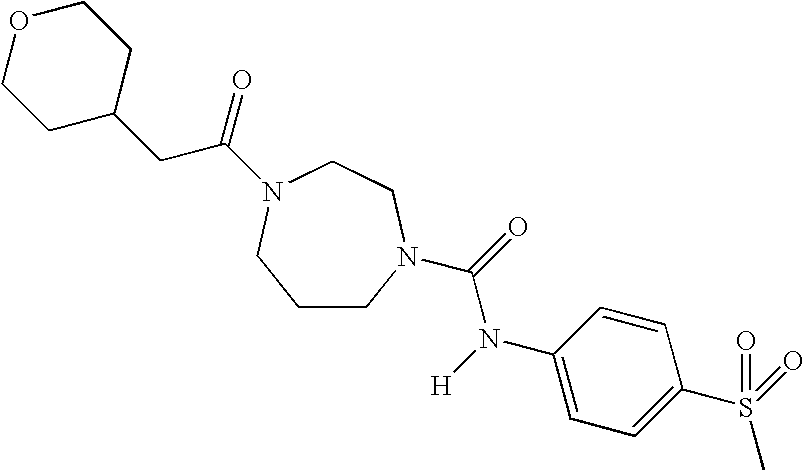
C(C1CCOCC1)C(=O)N1CCN(C(=O)N([H])C2=CC=C(S(=O)(C)=O)C=C2)CCC1
